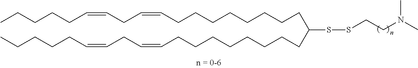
C(CCCCCCC=CCC=CCCCCC)CC(SSCCN(C)C)CCCCCCCCC=CCC=CCCCCC
